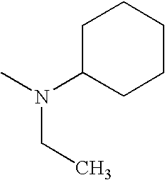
C1C(N(C)CC)CCCC1
